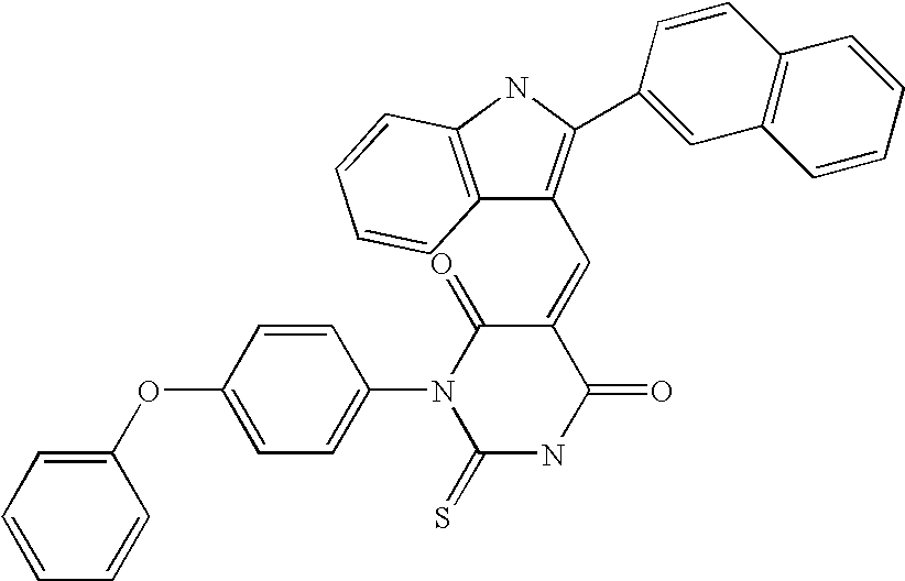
C12=C(NC(C3=CC4=C(C=C3)C=CC=C4)=C1C=C1C(=O)N(C3=CC=C(OC4=CC=CC=C4)C=C3)C(=S)NC1=O)C=CC=C2
